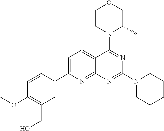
C1=C(C2=CC(CO)=C(OC)C=C2)N=C2C(=C1)C(N1C(C)COCC1)=NC(N1CCCCC1)=N2
